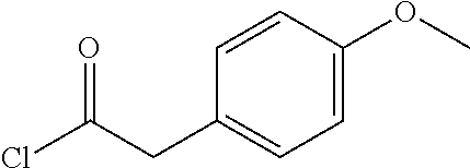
ClC(CC1=CC=C(OC)C=C1)=O
